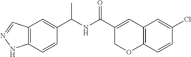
C12=C(C=NN1)C=C(C(C)NC(=O)C1=CC3=C(OC1)C=CC(Cl)=C3)C=C2
